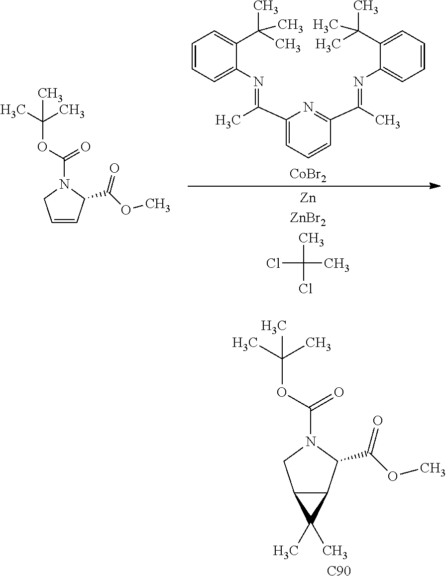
CC(C)(C)OC(=O)N1CC2C(C1C(=O)OC)C2(C)C.[C90].C1(C(=NC2=CC=CC=C2C(C)(C)C)C)=CC=CC(C(=NC2=CC=CC=C2C(C)(C)C)C)=N1.[CoBr2].ClC(Cl)(C)C.CC(C)(C)OC(=O)N1CC=CC1C(=O)OC
